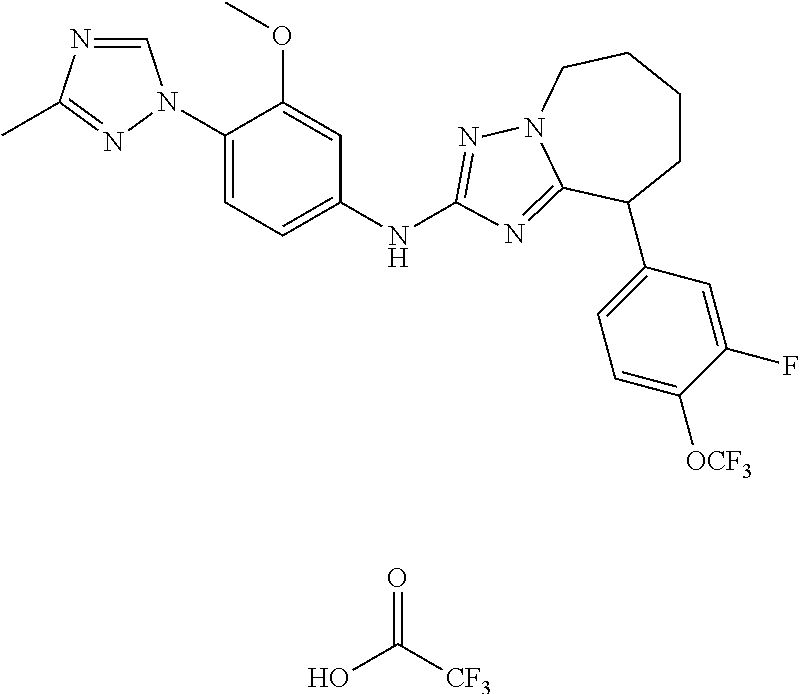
C1=NC(C)=NN1C1=CC=C(NC2=NN3CCCCC(C4=CC=C([OCF3])C(F)=C4)C3=N2)C=C1OC.OC([CF3])=O
